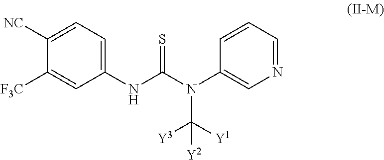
C1([NC])=CC=C(NC(N(C2=CN=CC=C2)C([Y1])([Y3])[Y2])=S)C=C1[F3C]
